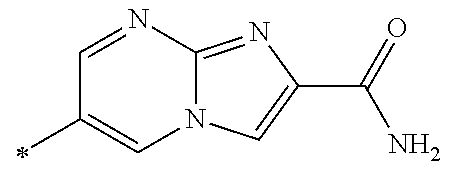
C1=NC2=NC(C(N)=O)=CN2C=C1C
